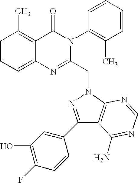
C1=CC=C2C(=C1C)C(=O)N(C1=C(C)C=CC=C1)C(CN1N=C(C3=CC(O)=C(F)C=C3)C3=C1N=CN=C3N)=N2
